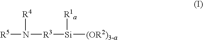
[R5]N([R3][Si]([(OR2)3-a])[R1a])[R4]
